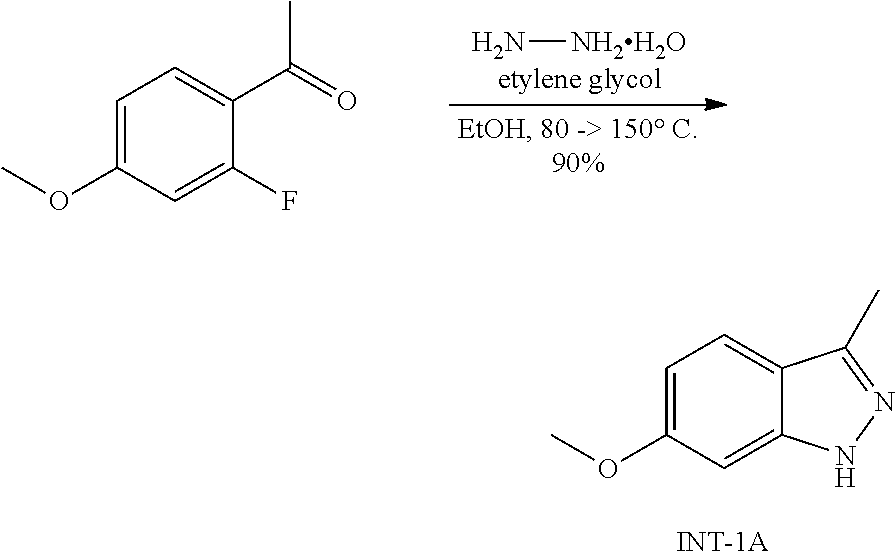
C1=C(OC)C=C2C(=C1)C(C)=NN2.C1=C(OC)C=C(F)C(C(=O)C)=C1.N[NH2H2O]
